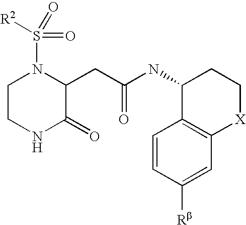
C1CNC(=O)C(CC(NC2C3=C([X]CC2)C=C([Rb])C=C3)=O)N1S(=O)(=O)[R2]
